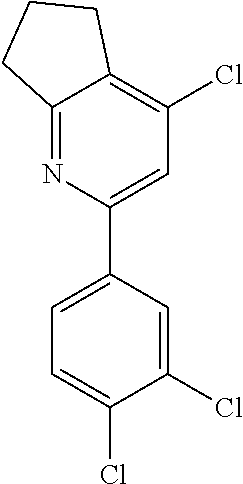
C12=NC(C3=CC=C(Cl)C(Cl)=C3)=CC(Cl)=C1CCC2
